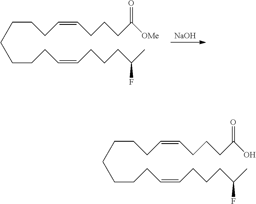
C(CCC=CCCCC(O)=O)CCCCC=CCCCC(C)F.C(CCC=CCCCC([OMe])=O)CCCCC=CCCCC(C)F.[NaOH]
